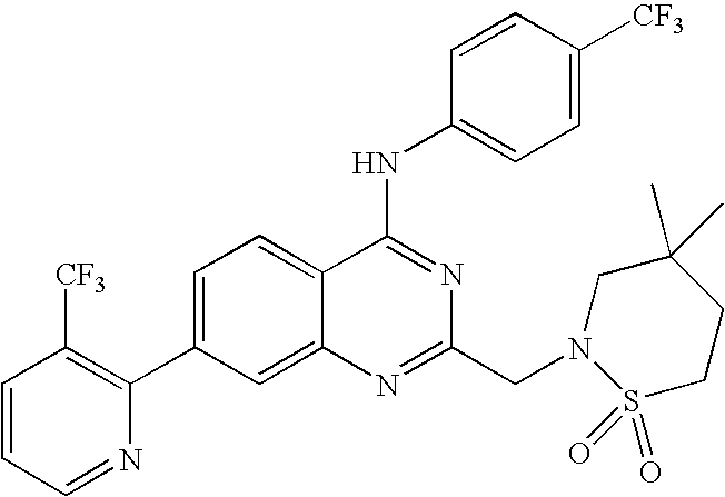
C1=CC=NC(C2=CC=C3C(=C2)N=C(CN2S(=O)(=O)CCC(C)(C)C2)N=C3NC2=CC=C([CF3])C=C2)=C1[CF3]
